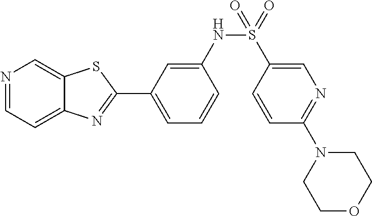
C1=C(NS(=O)(C2=CN=C(N3CCOCC3)C=C2)=O)C=CC=C1C1=NC2=CC=NC=C2S1
